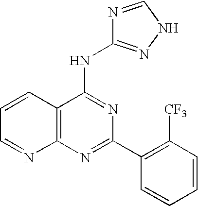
C12=C(N=C(C3=C([CF3])C=CC=C3)N=C1NC1=NNC=N1)N=CC=C2
